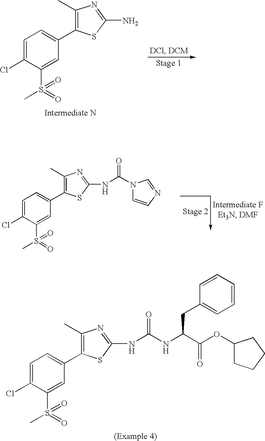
C1=C(Cl)C(S(=O)(=O)C)=CC(C2=C(C)N=C(N)S2)=C1.C1=C(Cl)C(S(=O)(=O)C)=CC(C2=C(C)N=C(NC(N3C=CN=C3)=O)S2)=C1.C1=C(Cl)C(S(=O)(=O)C)=CC(C2=C(C)N=C(NC(NC(C(OC3CCCC3)=O)CC3=CC=CC=C3)=O)S2)=C1
